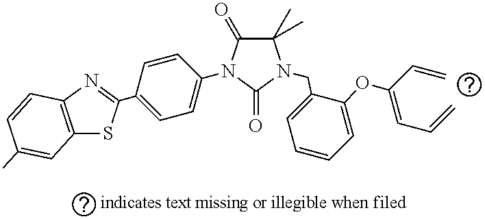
C1(C)(C)C(=O)N(C2=CC=C(C3=NC4=C(S3)C=C(C)C=C4)C=C2)C(=O)N1CC1=CC=CC=C1OC(=CC=C)C=C
